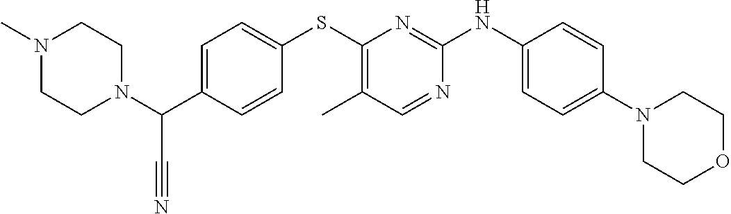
C1=C(C(C#N)N2CCN(C)CC2)C=CC(SC2=C(C)C=NC(NC3=CC=C(N4CCOCC4)C=C3)=N2)=C1
